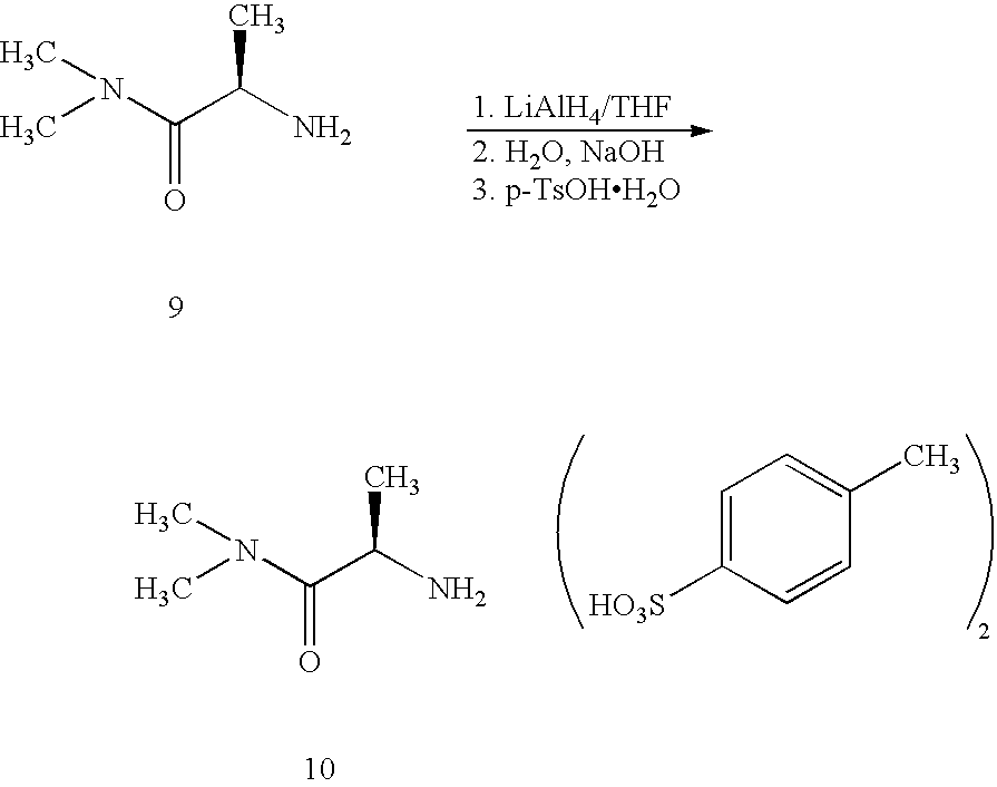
CN(C(=O)C(C)N)C.CN(C(=O)C(C)N)C.C1=C([HO3S])C=CC(C)=C1
